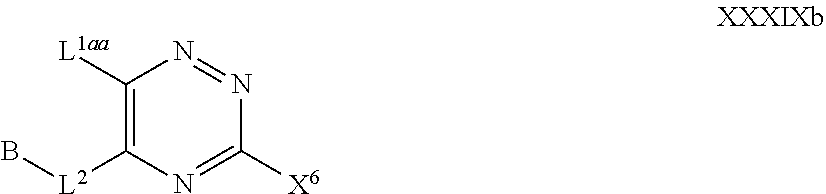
[L2](C1=C([L1aa])N=NC([X6])=N1)B
